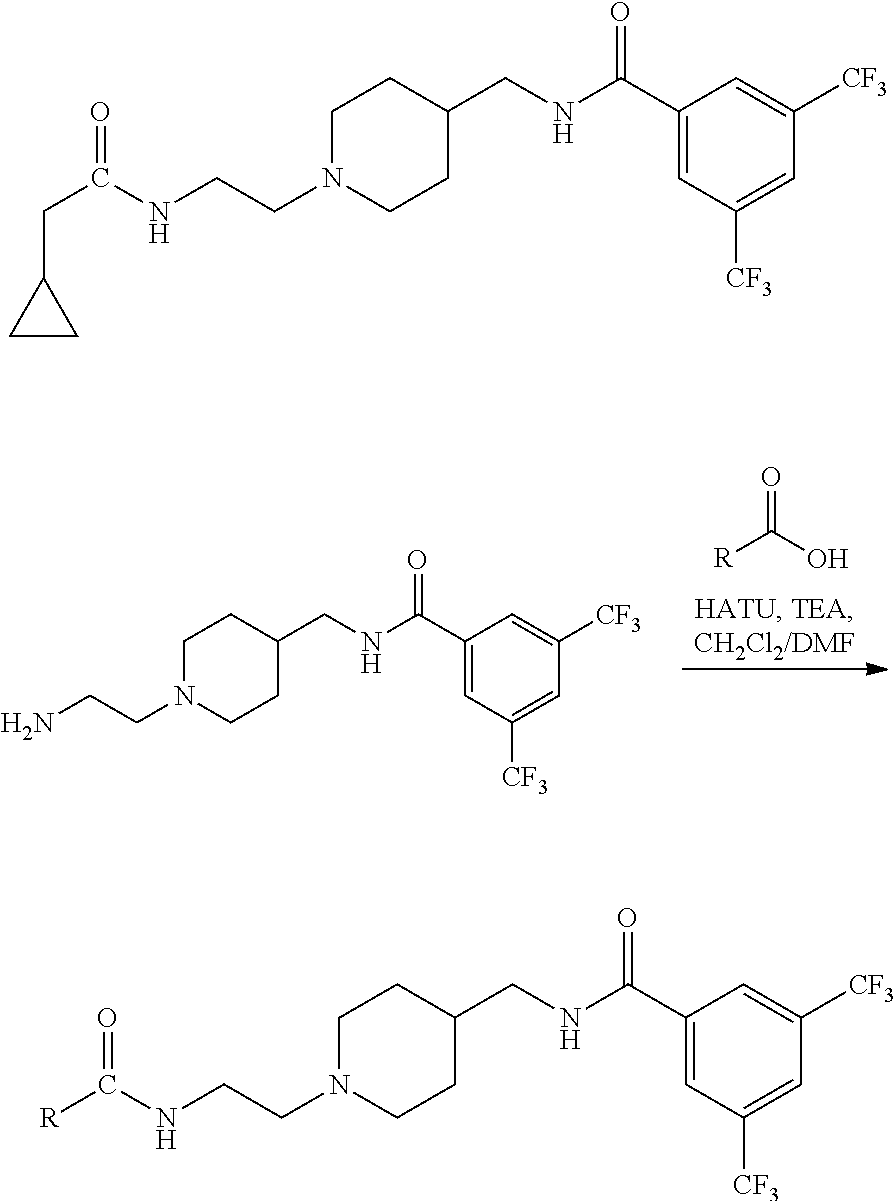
C1N(CCN)CCC(CNC(C2=CC([CF3])=CC([CF3])=C2)=O)C1.[R]C(O)=O.C1N(CCNC([R])=O)CCC(CNC(C2=CC([CF3])=CC([CF3])=C2)=O)C1.C1N(CCNC(=O)CC2CC2)CCC(CNC(C2=CC([CF3])=CC([CF3])=C2)=O)C1
